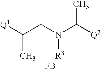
C(CN(C([Q2])C)[R3])([Q1])C.[FB]
